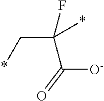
C(C*)(*)(F)C([O-])=O
